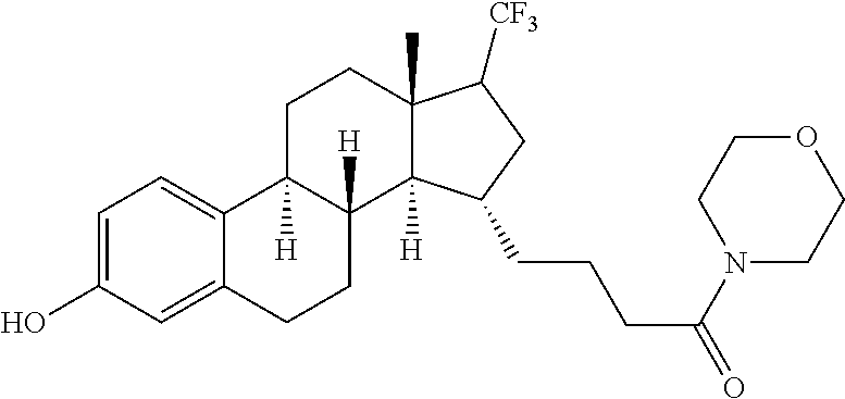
C1=C(O)C=C2C(=C1)C1([H])C([H])(CC2)C2([H])C(C)(CC1)C([CF3])CC2CCCC(=O)N1CCOCC1
